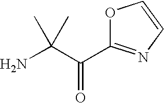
NC(C(C1=NC=CO1)=O)(C)C
